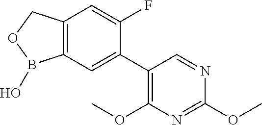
C12=C(COB1O)C=C(F)C(C1=C(OC)N=C(OC)N=C1)=C2
